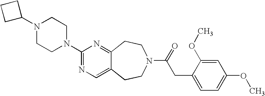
N1(C2CCC2)CCN(C2=NC=C3C(=N2)CCN(C(=O)CC2=CC=C(OC)C=C2OC)CC3)CC1
